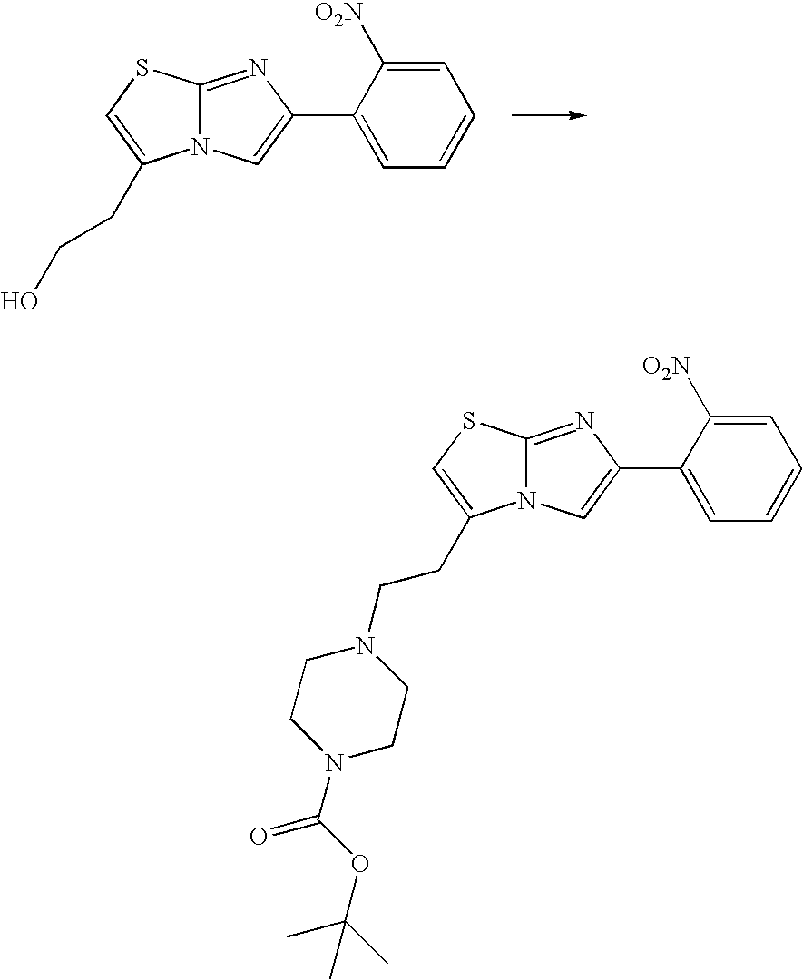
N12C(=NC(C3=CC=CC=C3[O2N])=C1)SC=C2CCO.N12C(=NC(C3=CC=CC=C3[O2N])=C1)SC=C2CCN1CCN(C(OC(C)(C)C)=O)CC1
